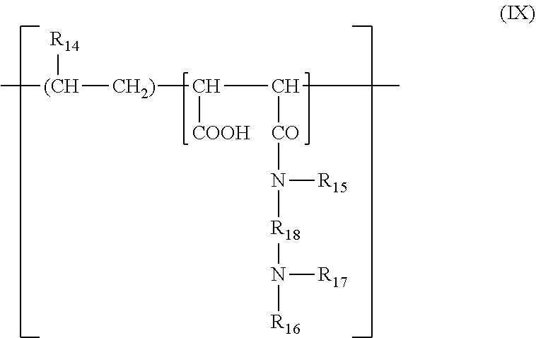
C[(CH]([R14])[CH2)]C([COOH])C([CO]N([R15])[R18]N([R17])[R16])C
